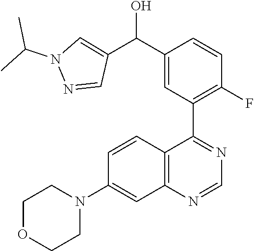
C12=C(C(C3=C(F)C=CC(C(C4=CN(C(C)C)N=C4)O)=C3)=NC=N1)C=CC(N1CCOCC1)=C2
